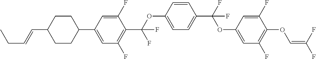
C1CC(C2=CC(F)=C(C(OC3=CC=C(C(F)(OC4=CC(F)=C(OC=C(F)F)C(F)=C4)F)C=C3)(F)F)C(F)=C2)CCC1C=CCC
